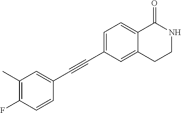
C1(C)=C(F)C=CC(C#CC2=CC=C3C(=C2)CCNC3=O)=C1
